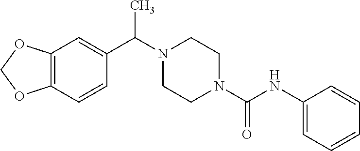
C12=C(C=CC(C(N3CCN(C(NC4=CC=CC=C4)=O)CC3)C)=C1)OCO2
